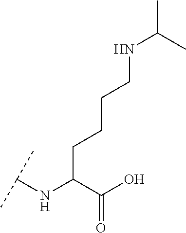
C(C(C(O)=O)NC(C)C)CCCNC(C)C
